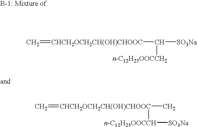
C=[CHCH2OCH2CH(OH)CHOOC]C([SO3Na])[n-C12H25OOCCH2].C=[CHCH2OCH2CH(OH)CHOOC]([n-C12H25OOCCH][SO3Na])C
